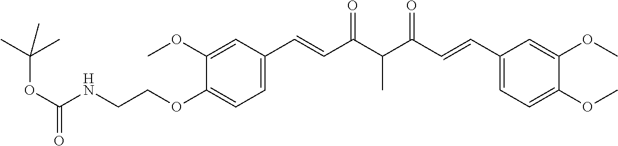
C1(OCCNC(OC(C)(C)C)=O)=CC=C(C=CC(C(C(=O)C=CC2=CC=C(OC)C(OC)=C2)C)=O)C=C1OC
